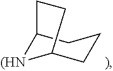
C12[(HN]C(CCC1)CC2
